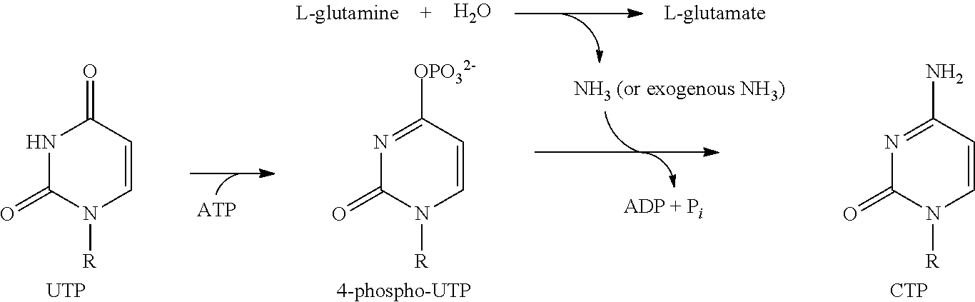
N1C(=O)N([R])C=CC1=O.[UTP].N1=C([OPO32-])C=CN([R])C1=O.[4-phospho-UTP].N1=C(N)C=CN([R])C1=O.[CTP].O
